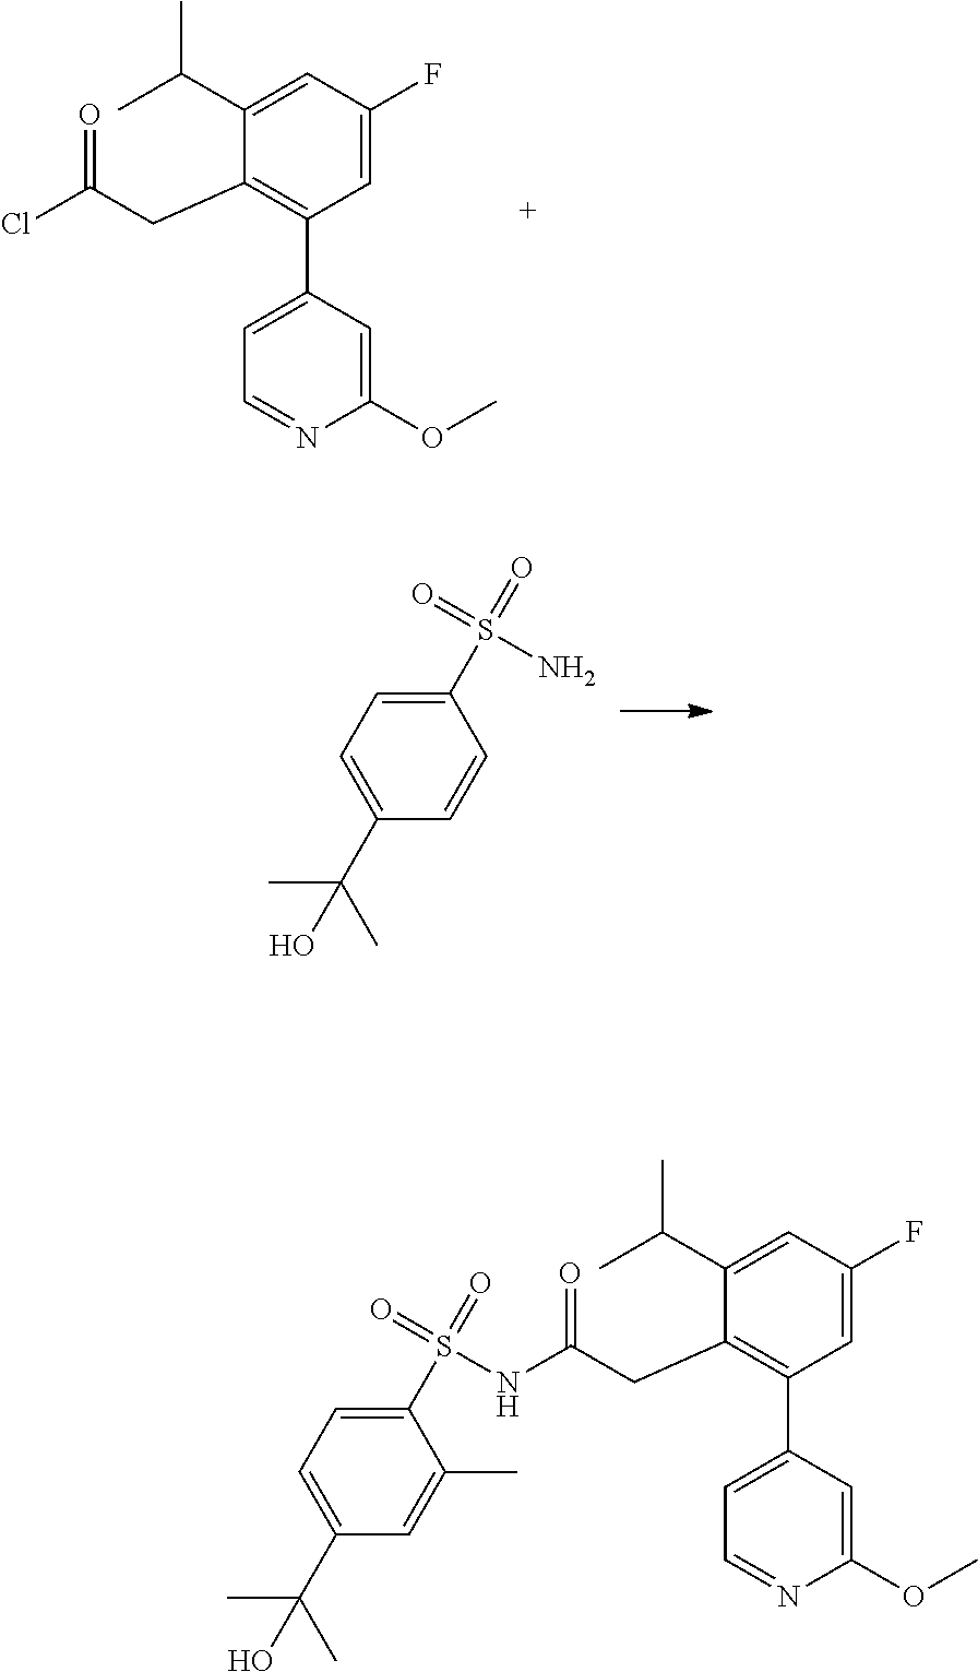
C1=C(F)C=C(C(C)C)C(CC(Cl)=O)=C1C1=CC=NC(OC)=C1.C1(S(N)(=O)=O)=CC=C(C(C)(C)O)C=C1.C1=C(F)C=C(C(C)C)C(CC(=O)NS(C2=CC=C(C(C)(C)O)C=C2C)(=O)=O)=C1C1=CC=NC(OC)=C1
